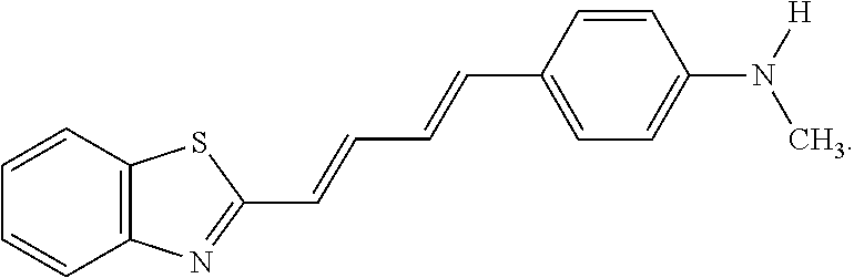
C(C=CC1=CC=C(N([H])C)C=C1)=CC1=NC2=C(S1)C=CC=C2
